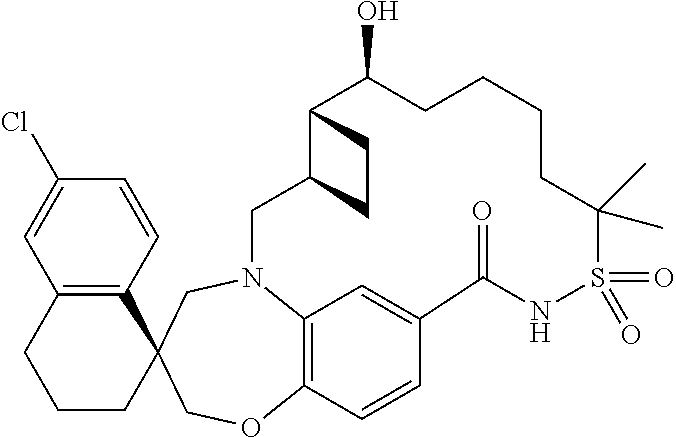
C1(Cl)=CC2=C(C=C1)C1(CCC2)COC2=C3N(C1)CC1C(C(O)CCCCC(C)(C)S(=O)(=O)NC(=O)C(=C3)C=C2)CC1
